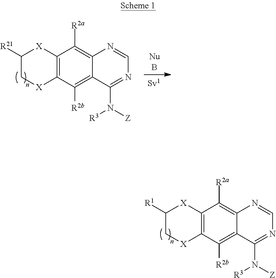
N1=C(N([R3])[Z])C2=C([R2b])C3=C([X]C([R1])C[X]3)C([R2a])=C2N=C1.N1=C(N([R3])[Z])C2=C([R2b])C3=C([X]C([R21])C[X]3)C([R2a])=C2N=C1
